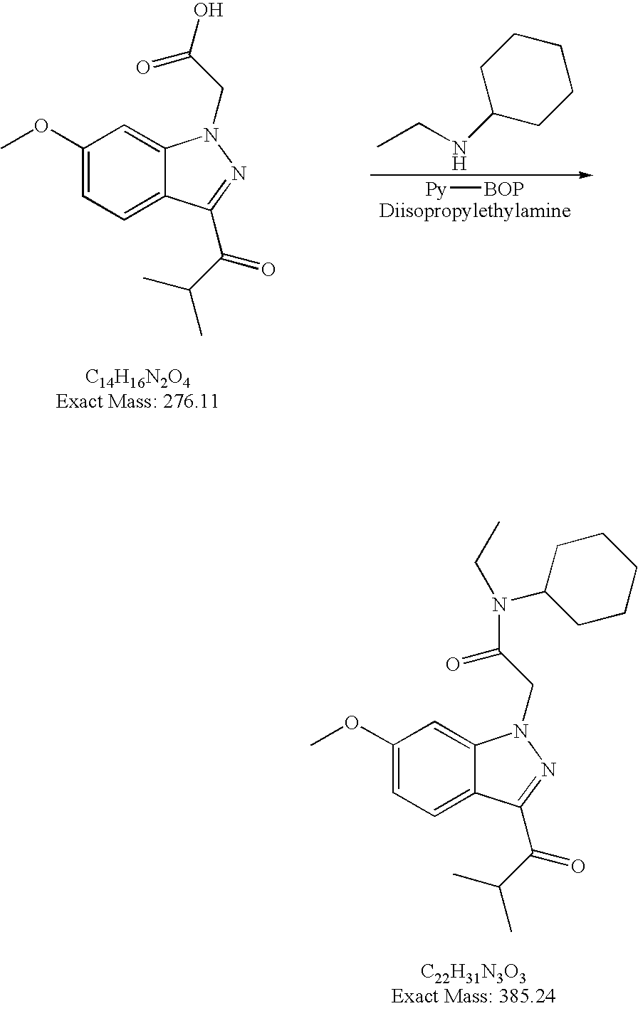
C1(OC)=CC=C2C(=C1)N(CC(O)=O)N=C2C(C(C)C)=O.C1(NCC)CCCCC1.[Py][BOP].C1(OC)=CC=C2C(=C1)N(CC(=O)N(CC)C1CCCCC1)N=C2C(C(C)C)=O
